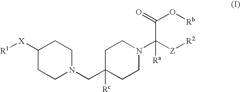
C1([X][R1])CCN(CC2([Rc])CCN(C([Z][R2])(C(=O)O[Rb])[Ra])CC2)CC1
